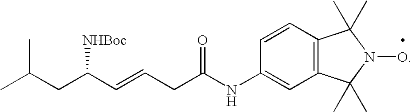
CC(CC(C=CCC(NC1=CC2=C(C=C1)C(C)(C)N(O)C2(C)C)=O)[NHBoc])C
